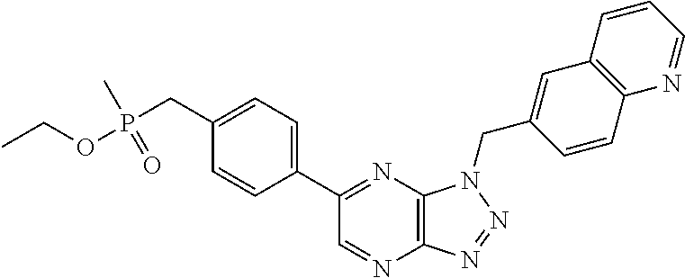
C12=C(N=C(C3=CC=C(CP(OCC)(C)=O)C=C3)C=N1)N(CC1=CC3=C(C=C1)N=CC=C3)N=N2
